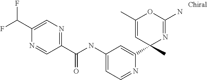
C1(C(NC2=CC=NC(C3(C)N=C(N)OC(C)=C3)=C2)=O)=NC=C(C(F)F)N=C1
